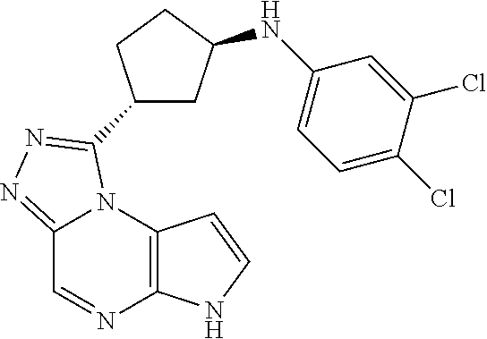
C12=C(N3C(=NN=C3C3CC(NC4=CC=C(Cl)C(Cl)=C4)CC3)C=N1)C=CN2
